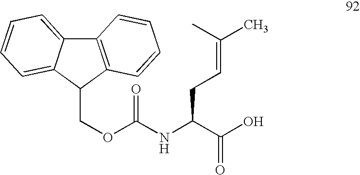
C12=C(C(COC(NC(CC=C(C)C)C(O)=O)=O)C3=CC=CC=C13)C=CC=C2
